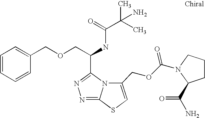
C1=CC=CC(COCC(NC(C(C)(C)N)=O)C2=NN=C3N2C(COC(=O)N2C(C(N)=O)CCC2)=CS3)=C1
